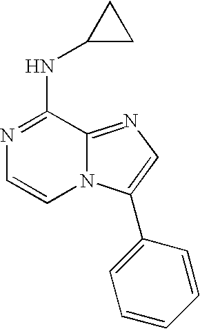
N1=C(NC2CC2)C2=NC=C(C3=CC=CC=C3)N2C=C1
